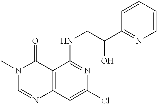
C12=C(C=C(Cl)N=C1NCC(C1=NC=CC=C1)O)N=CN(C)C2=O
